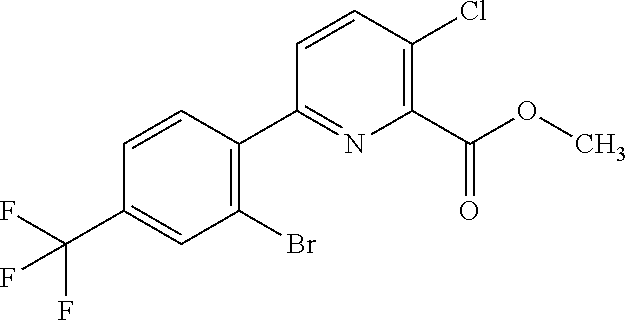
C1(Br)=C(C2=NC(C(OC)=O)=C(Cl)C=C2)C=CC(C(F)(F)F)=C1
